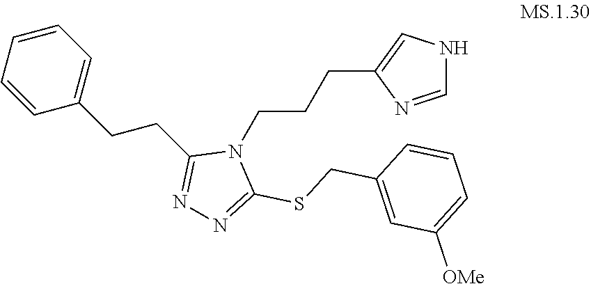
C1=NC(CCCN2C(CCC3=CC=CC=C3)=NN=C2SCC2=CC([OMe])=CC=C2)=CN1
